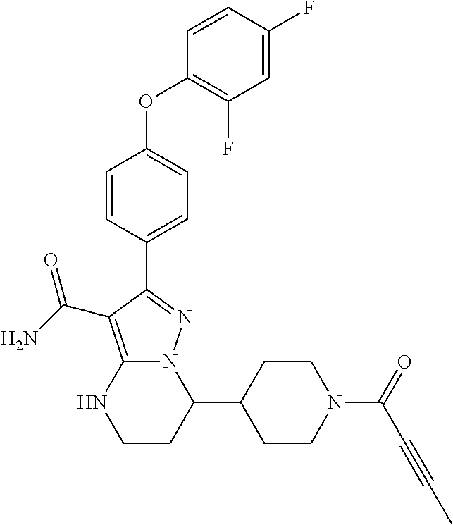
C1(C2CCN(C(=O)C#CC)CC2)N2C(=C(C(N)=O)C(C3=CC=C(OC4=C(F)C=C(F)C=C4)C=C3)=N2)NCC1
